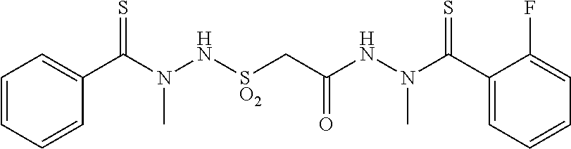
C(N(NC(C[SO2]NN(C(=S)C1=CC=CC=C1)C)=O)C)(=S)C1=CC=CC=C1F
